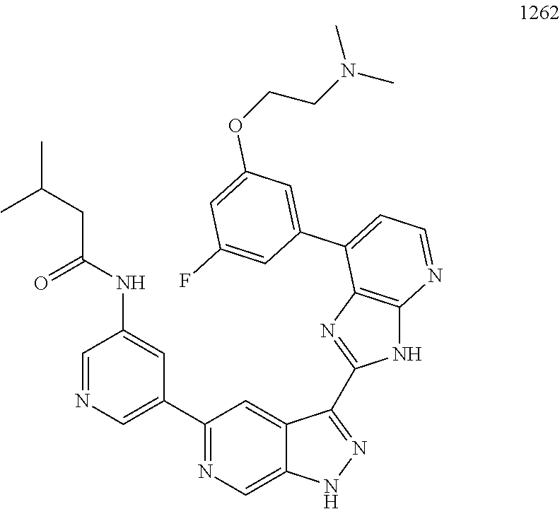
C1(C2=CN=CC(NC(CC(C)C)=O)=C2)=NC=C2C(=C1)C(C1=NC3=C(N1)N=CC=C3C1=CC(OCCN(C)C)=CC(F)=C1)=NN2
